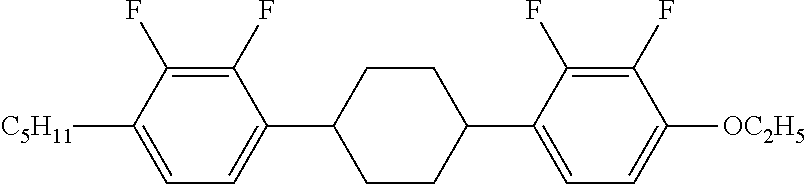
C1(F)=C(F)C([C5H11])=CC=C1C1CCC(C2=CC=C([OC2H5])C(F)=C2F)CC1
